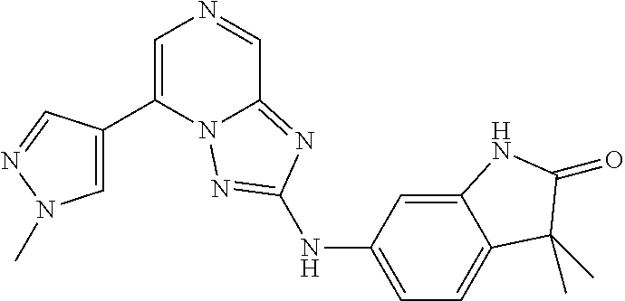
C1(C2=CN=CC3=NC(NC4=CC=C5C(=C4)NC(=O)C5(C)C)=NN23)=CN(C)N=C1
